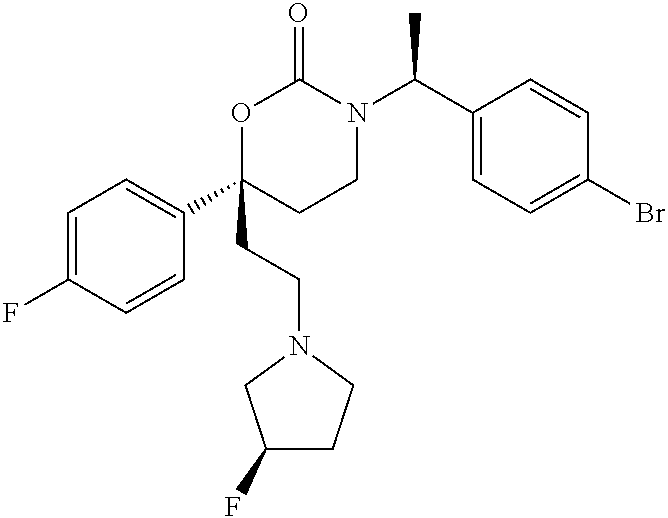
C1=C(F)C=CC(C2(CCN3CCC(F)C3)CCN(C(C3=CC=C(Br)C=C3)C)C(=O)O2)=C1
